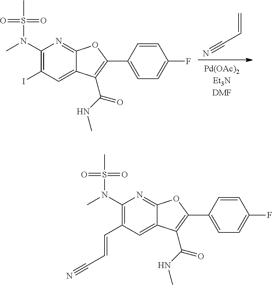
CS(=O)(=O)N(C1=C(I)C=C2C(=N1)OC(C1=CC=C(F)C=C1)=C2C(=O)NC)C.C=CC#N.CS(=O)(=O)N(C1=C(C=CC#N)C=C2C(=N1)OC(C1=CC=C(F)C=C1)=C2C(=O)NC)C
